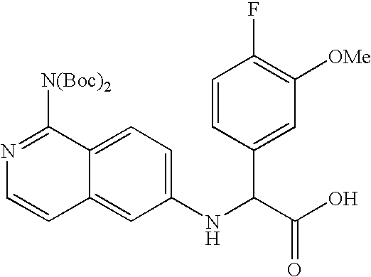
C1(NC(C(O)=O)C2=CC([OMe])=C(F)C=C2)=CC=C2C(=C1)C=CN=C2[N(Boc)2]
